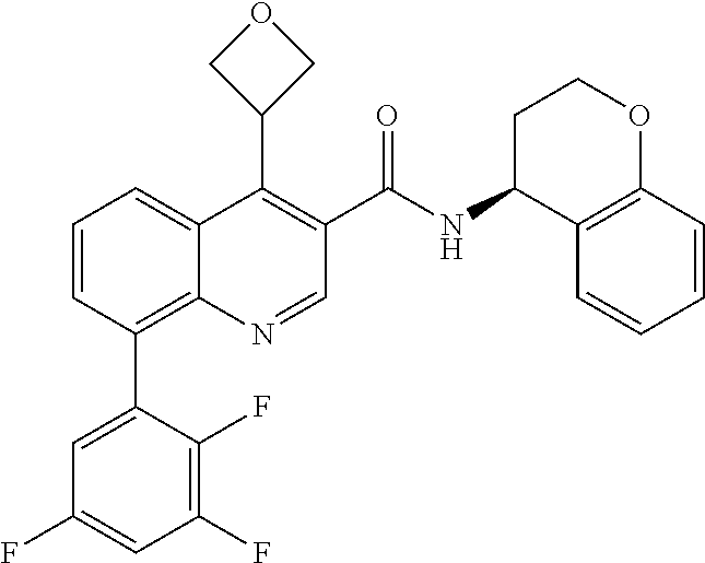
C1=C(C2=C3C(=CC=C2)C(C2COC2)=C(C(NC2C4=C(OCC2)C=CC=C4)=O)C=N3)C(F)=C(F)C=C1F
